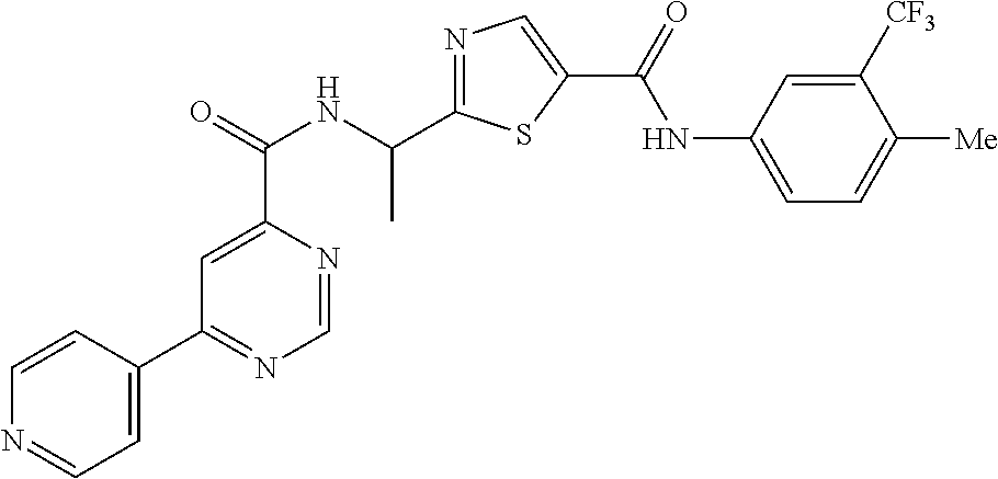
C1=NC(C(=O)NC(C2=NC=C(C(=O)NC3=CC=C([Me])C([CF3])=C3)S2)C)=CC(C2=CC=NC=C2)=N1
